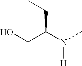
OCC(N(C)[H])CC
